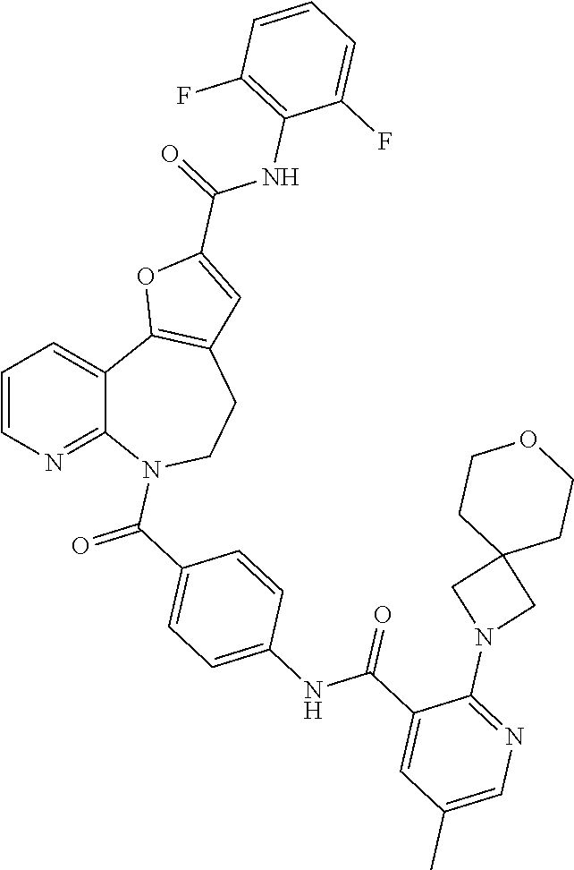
C1=CN=C2C(=C1)C1=C(CCN2C(=O)C2=CC=C(NC(C3=CC(C)=CN=C3N3CC4(C3)CCOCC4)=O)C=C2)C=C(C(=O)NC2=C(F)C=CC=C2F)O1
